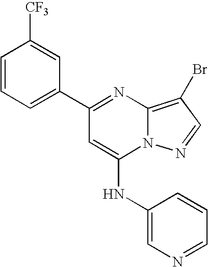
C1=CC=C(C2=NC3=C(Br)C=NN3C(NC3=CN=CC=C3)=C2)C=C1[CF3]
